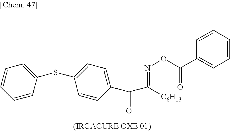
C1=CC=C(SC2=CC=C(C(C([C6H13])=NOC(=O)C3=CC=CC=C3)=O)C=C2)C=C1
